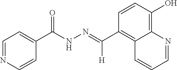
C12=C(O)C=CC(C(=NNC(C3=CC=NC=C3)=O)[H])=C1C=CC=N2
